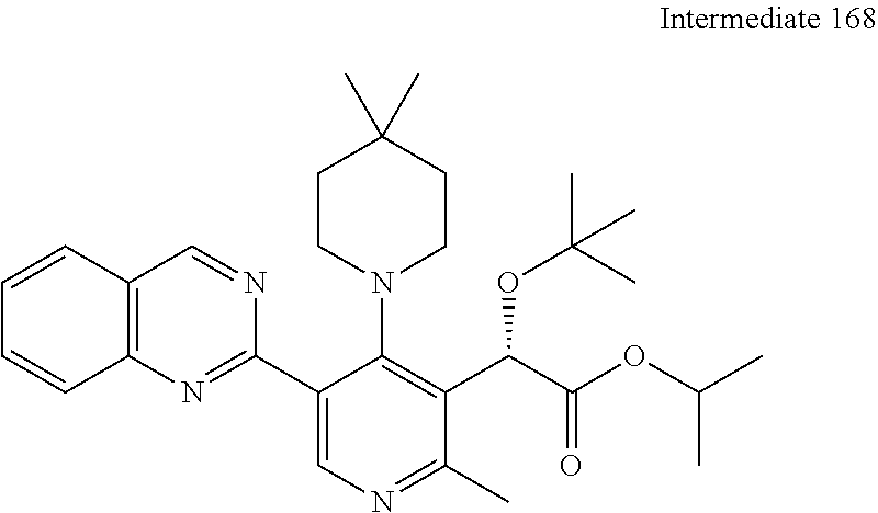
C12=C(N=C(C3=CN=C(C)C(C(C(OC(C)C)=O)OC(C)(C)C)=C3N3CCC(C)(C)CC3)N=C1)C=CC=C2
